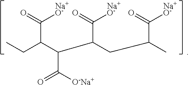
C(C(C(C(CC(C)C(=O)[Na+O-`])C(=O)[Na+O-`])C([O-Na+])=O)CC)(=O)[Na+O-`]
